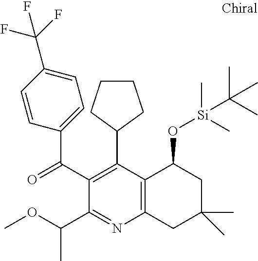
O=C(C1=C(C2CCCC2)C2=C(N=C1C(OC)C)CC(C)(C)CC2O[Si](C)(C)C(C)(C)C)C1=CC=C(C(F)(F)F)C=C1
